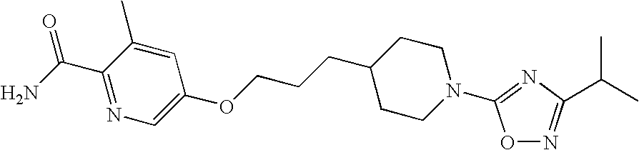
C1(C(N)=O)=NC=C(OCCCC2CCN(C3=NC(C(C)C)=NO3)CC2)C=C1C
